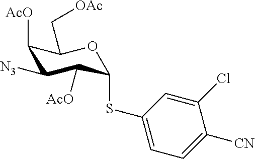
C1([AcO])C([N3])C([AcO])C(SC2=CC=C([CN])C(Cl)=C2)OC1C[OAc]
